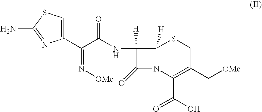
C1(C(C(NC2([H])C(=O)N3C2([H])SCC(C[OMe])=C3C(O)=O)=O)=N[OMe])=CSC(N)=N1
